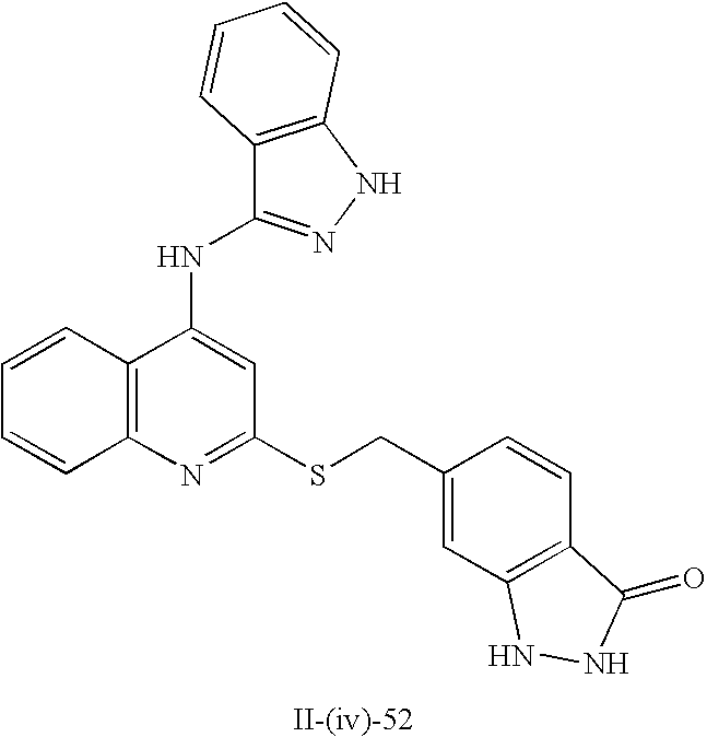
C12=C(N=C(SCC3=CC4=C(C=C3)C(=O)NN4)C=C1NC1=NNC3=C1C=CC=C3)C=CC=C2
